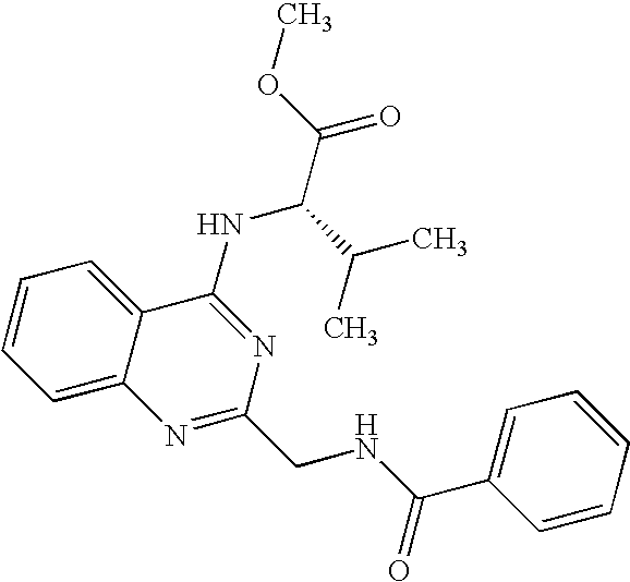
C1=CC=C2C(=C1)C(NC(C(C)C)C(=O)OC)=NC(CNC(=O)C1=CC=CC=C1)=N2
